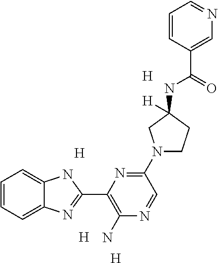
[H].C1=CC=C2C(=C1)NC(C1=C(N)N=CC(N3CCC([H])(NC(=O)C4=CN=CC=C4)C3)=N1)=N2.[H].[H].[H]
